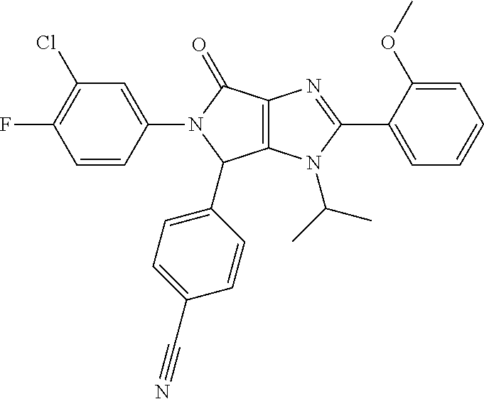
C12=C(N(C(C)C)C(C3=CC=CC=C3OC)=N1)C(C1=CC=C(C#N)C=C1)N(C1=CC(Cl)=C(F)C=C1)C2=O
